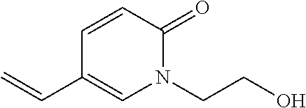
C1=CC(C=C)=CN(CCO)C1=O
